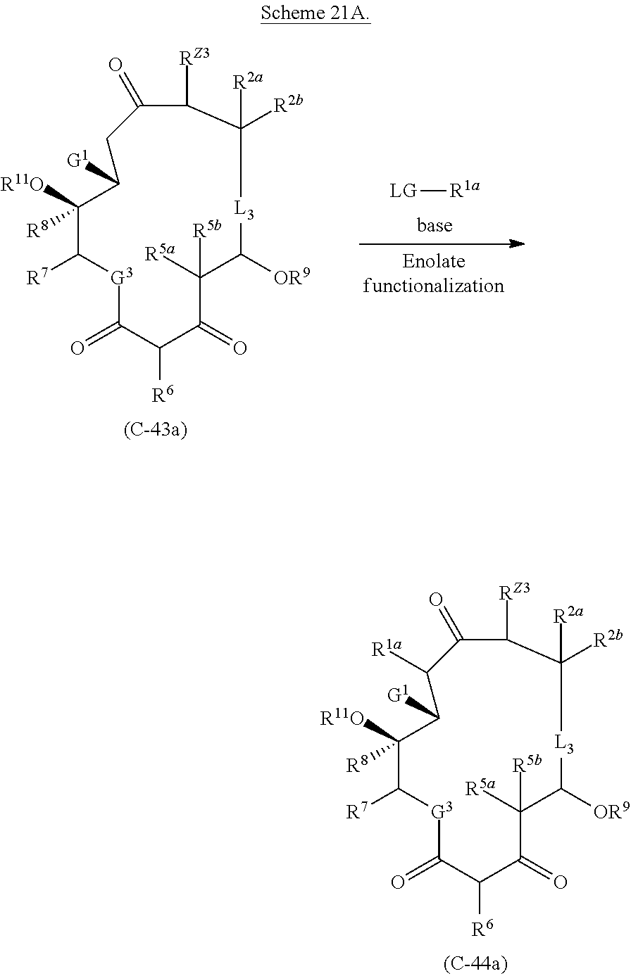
[G3]1C(=O)C([R6])C(=O)C([R5a])([R5b])C([OR9])[L3]C([R2b])([R2a])C([RZ3])C(=O)C([R1a])C([G1])C([R11O])([R8])C1[R7].[LG][R1a].[G3]1C(=O)C([R6])C(=O)C([R5a])([R5b])C([OR9])[L3]C([R2b])([R2a])C([RZ3])C(=O)CC([G1])C([R11O])([R8])C1[R7]
